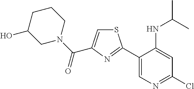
C1(C2=NC(C(=O)N3CCCC(O)C3)=CS2)=CN=C(Cl)C=C1NC(C)C
